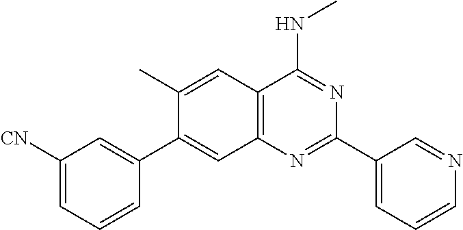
CC1=CC2=C(N=C(C3=CC=CN=C3)N=C2NC)C=C1C1=CC([CN])=CC=C1
